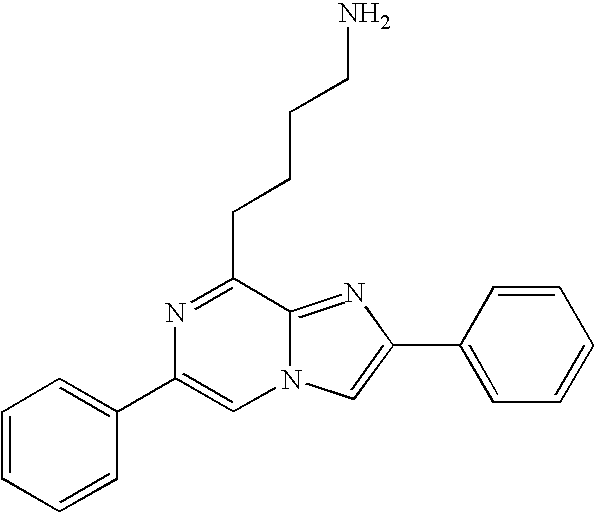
C1(C2=CC=CC=C2)=CN2C(=NC(C3=CC=CC=C3)=C2)C(CCCCN)=N1
